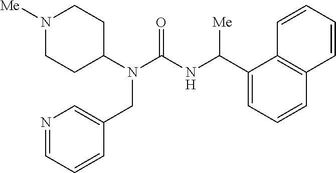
N1([Me])CCC(N(C(NC(C2=CC=CC3=C2C=CC=C3)[Me])=O)CC2=CN=CC=C2)CC1
